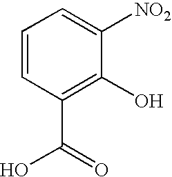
C1=CC(C(O)=O)=C(O)C([NO2])=C1
